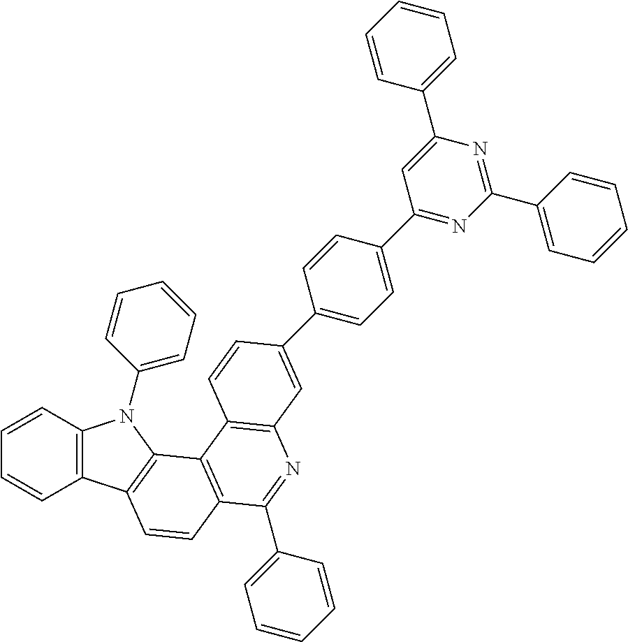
C1=CC2=C(C=C1)C1=C(N2C2=CC=CC=C2)C2=C(C=C1)C(C1=CC=CC=C1)=NC1=C2C=CC(C2=CC=C(C3=NC(C4=CC=CC=C4)=NC(C4=CC=CC=C4)=C3)C=C2)=C1
